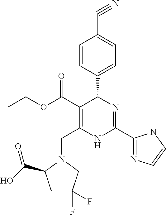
C1=CC(C2C(C(=O)OCC)=C(CN3C(C(O)=O)CC(F)(F)C3)NC(C3=NC=CN3)=N2)=CC=C1C#N
